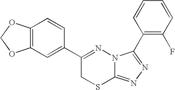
C12=C(C=C(C3=NN4C(=NN=C4C4=C(F)C=CC=C4)SC3)C=C1)OCO2
